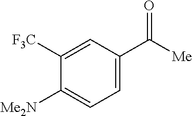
C1([F3C])=CC(C([Me])=O)=CC=C1[Me2N]
